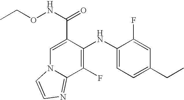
C1(F)=C(NC2=CC=C(CC)C=C2F)C(C(NOCC)=O)=CN2C1=NC=C2
